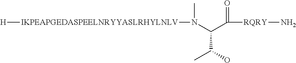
[H][IKPEAPGEDASPEELNRYYASLRHYLNLV]N(C)C(C(=O)[RQRY]N)C(O)C
